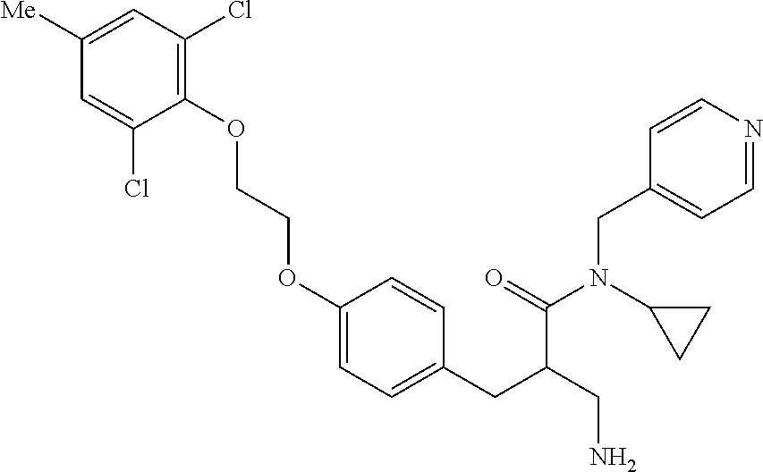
C1=C([Me])C=C(Cl)C(OCCOC2=CC=C(CC(CN)C(=O)N(CC3=CC=NC=C3)C3CC3)C=C2)=C1Cl
